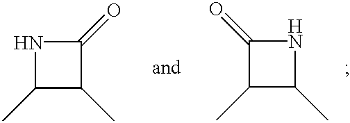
N1C(C)C(C)C1=O.C1(=O)C(C)C(C)N1
